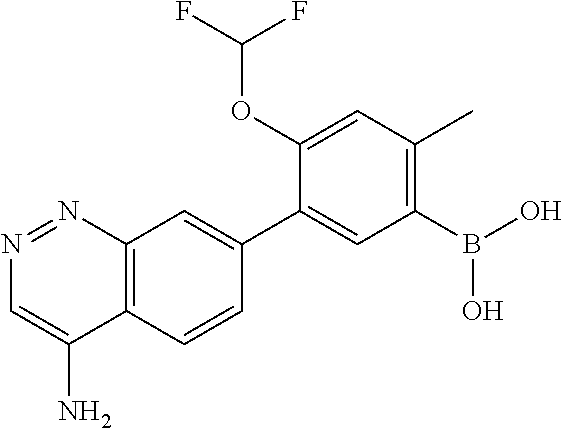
C12=C(C=CC(C3=CC(B(O)O)=C(C)C=C3OC(F)F)=C1)C(N)=CN=N2
